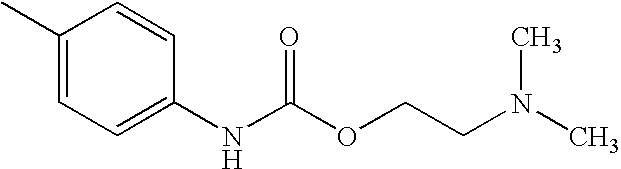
C1(C)=CC=C(NC(OCCN(C)C)=O)C=C1
